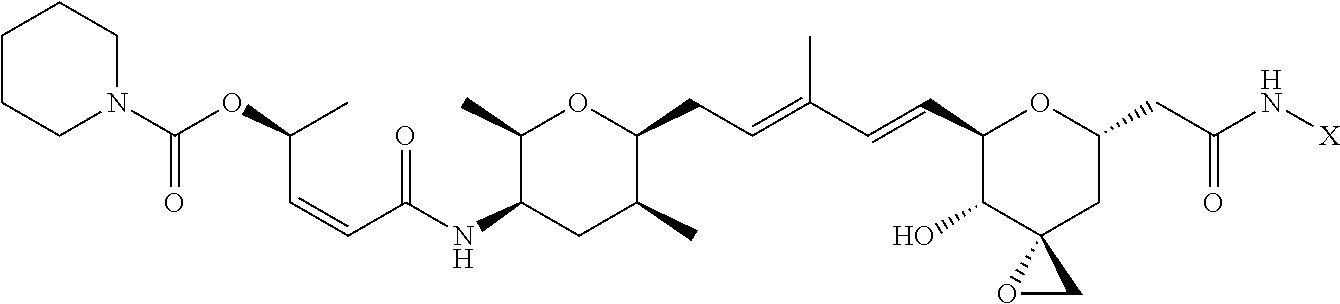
C1(C)C(NC(C=CC(OC(N2CCCCC2)=O)C)=O)CC(C)C(CC=C(C=CC2C(O)C3(CC(CC(N[X])=O)O2)OC3)C)O1
